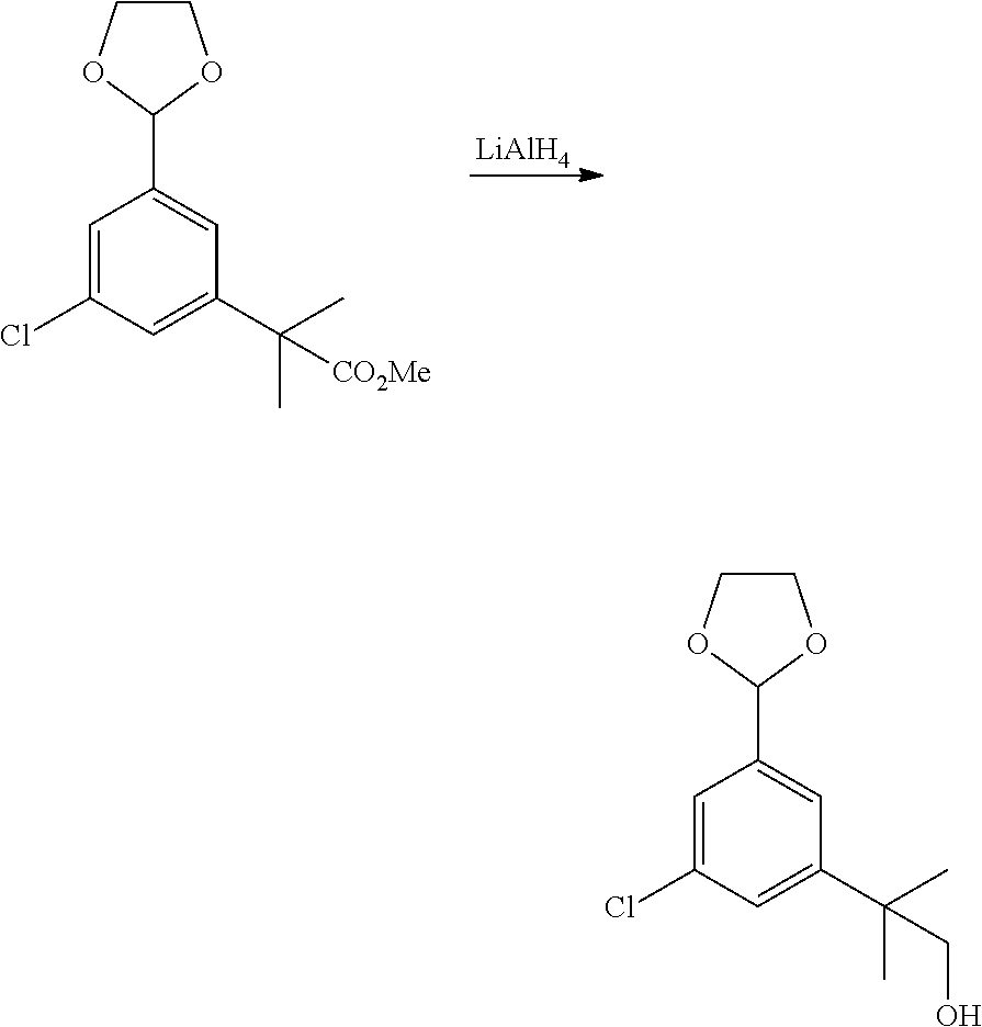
[LiAlH4].C1(C2OCCO2)=CC(C(C)(C)[CO2Me])=CC(Cl)=C1.C1(C2OCCO2)=CC(C(C)(C)CO)=CC(Cl)=C1
